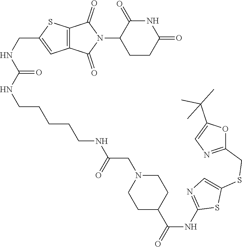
C1CC(=O)NC(=O)C1N1C(=O)C2=C(C1=O)C=C(CNC(NCCCCCNC(CN1CCC(C(NC3=NC=C(SCC4=NC=C(C(C)(C)C)O4)S3)=O)CC1)=O)=O)S2
